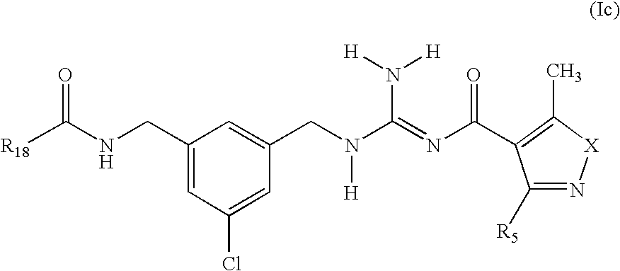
N(CC1=CC(Cl)=CC(CN(C(=NC(=O)C2=C(C)[X]N=C2[R5])N([H])[H])[H])=C1)C([R18])=O
